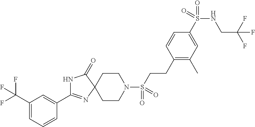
C1CN(S(CCC2=C(C)C=C(S(NCC(F)(F)F)(=O)=O)C=C2)(=O)=O)CCC12C(=O)NC(C1=CC(C(F)(F)F)=CC=C1)=N2
